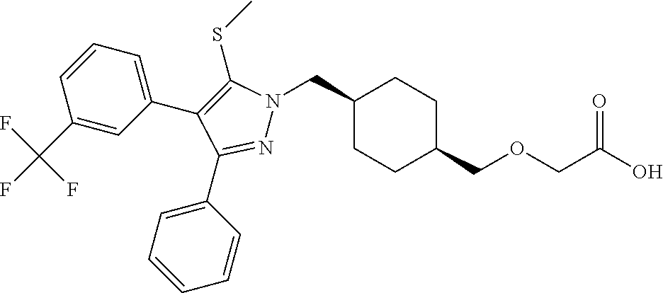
C1(CN2N=C(C3=CC=CC=C3)C(C3=CC=CC(C(F)(F)F)=C3)=C2SC)CCC(COCC(O)=O)CC1
